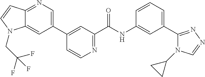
C1=CC=C(C2=NN=CN2C2CC2)C=C1NC(C1=NC=CC(C2=CN=C3C(=C2)N(CC(F)(F)F)C=C3)=C1)=O
